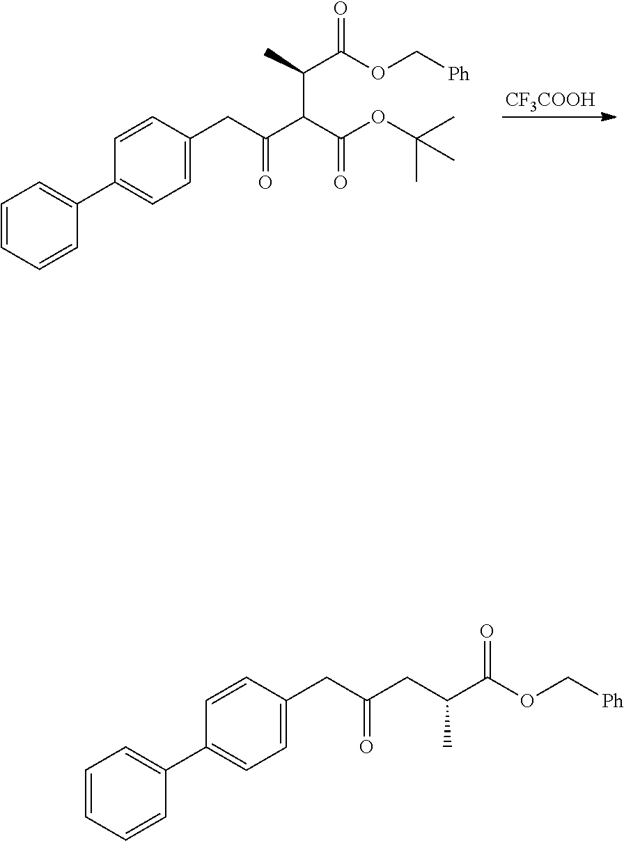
[CF3COOH].C1=CC=CC(C2=CC=C(CC(=O)C(C(OC(C)(C)C)=O)C(C)C(OC[Ph])=O)C=C2)=C1.C1=CC=CC(C2=CC=C(CC(=O)CC(C(OC[Ph])=O)C)C=C2)=C1
